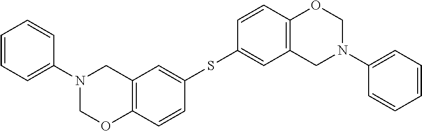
C1=CC=C(N2COC3=C(C2)C=C(SC2=CC4=C(C=C2)OCN(C2=CC=CC=C2)C4)C=C3)C=C1
